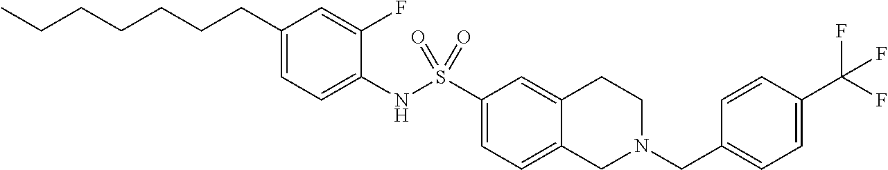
C1(CCCCCCC)=CC=C(NS(C2=CC=C3C(=C2)CCN(CC2=CC=C(C(F)(F)F)C=C2)C3)(=O)=O)C(F)=C1
